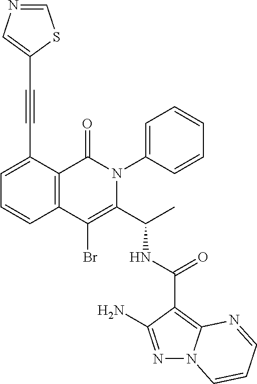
N1=C(N)C(C(NC(C2=C(Br)C3=C(C(=O)N2C2=CC=CC=C2)C(C#CC2=CN=CS2)=CC=C3)C)=O)=C2N1C=CC=N2
